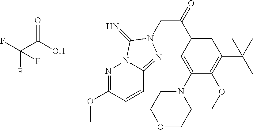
N1=C(OC)C=CC2=NN(CC(=O)C3=CC(C(C)(C)C)=C(OC)C(N4CCOCC4)=C3)C(=N)N12.C(C(O)=O)(F)(F)F
